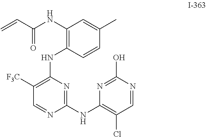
N1=C(NC2=C(Cl)C=NC(O)=N2)N=CC([F3C])=C1NC1=C(NC(C=C)=O)C=C(C)C=C1
